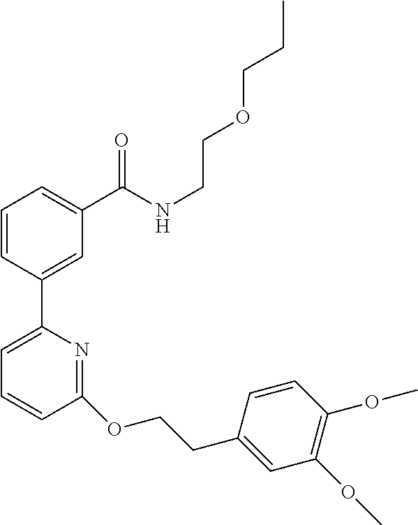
C1=CC(C2=CC=CC(OCCC3=CC(OC)=C(OC)C=C3)=N2)=CC(C(NCCOCCC)=O)=C1
